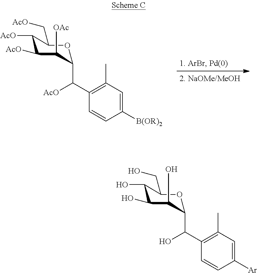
C1(C)=C(C([AcO])C2C([OAc])C([AcO])C([AcO])C(C[AcO])O2)C=CC([B(OR)2])=C1.C1(C)=C(C(O)C2C(O)C(O)C(O)C(CO)O2)C=CC([Ar])=C1
